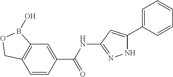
C12=C(C=CC(C(NC3=NNC(C4=CC=CC=C4)=C3)=O)=C1)COB2O
